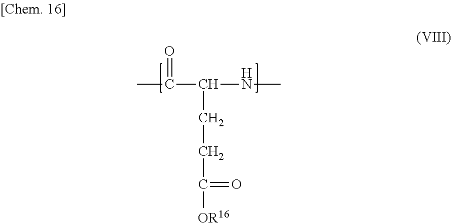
CC(C(NC)CCC(=O)[OR16])=O
